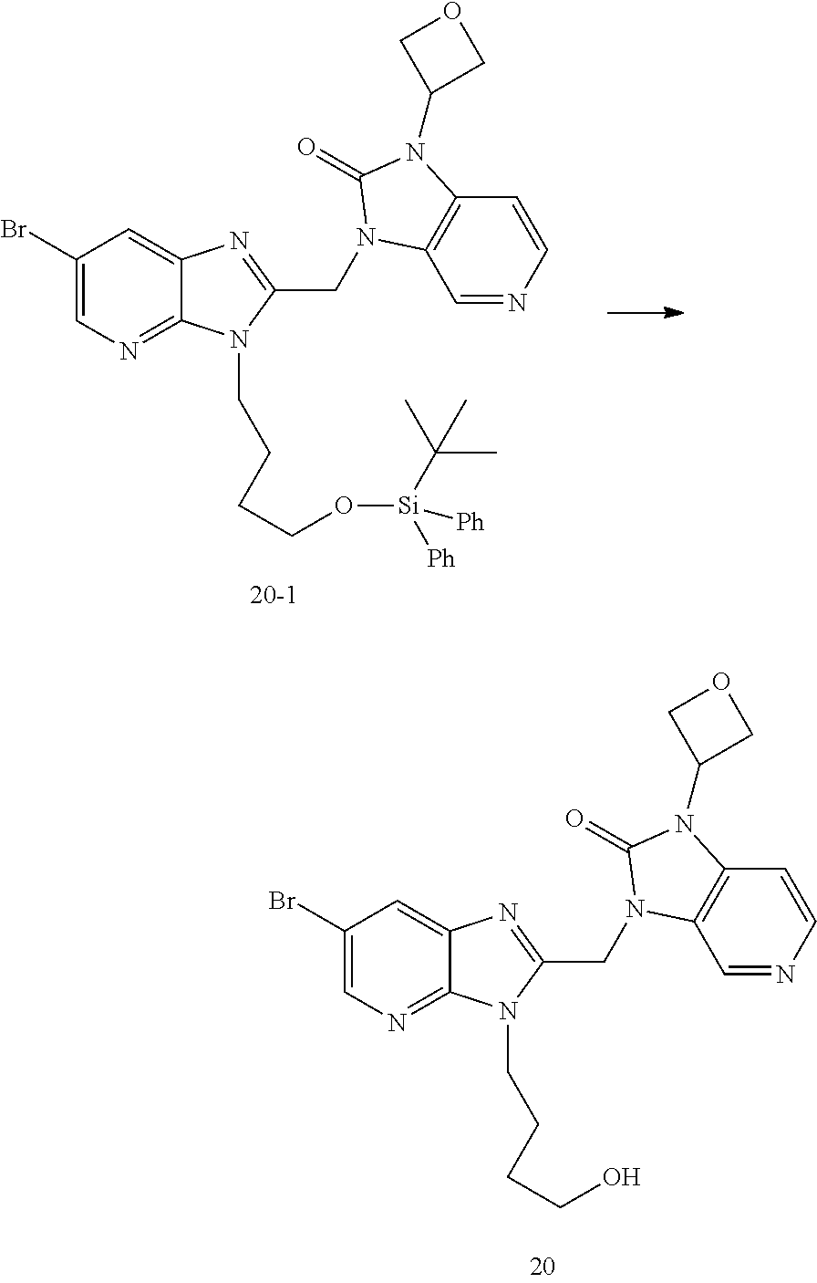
C1(Br)=CN=C2C(=C1)N=C(CN1C3=C(C=CN=C3)N(C3COC3)C1=O)N2CCCCO[Si](C(C)(C)C)([Ph])[Ph].C1(Br)=CN=C2C(=C1)N=C(CN1C3=C(C=CN=C3)N(C3COC3)C1=O)N2CCCCO
